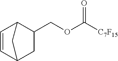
C1=CC2CC(COC([C7F15])=O)C1C2
